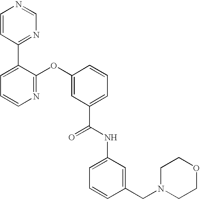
N1=C(OC2=CC(C(NC3=CC=CC(CN4CCOCC4)=C3)=O)=CC=C2)C(C2=NC=NC=C2)=CC=C1
